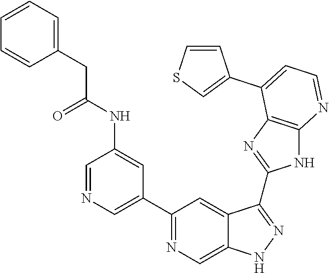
C1=NC=C(C2=NC=C3C(=C2)C(C2=NC4=C(N2)N=CC=C4C2=CSC=C2)=NN3)C=C1NC(=O)CC1=CC=CC=C1
